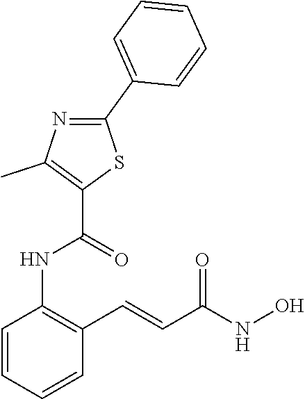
C1=CC=CC(C=CC(NO)=O)=C1NC(=O)C1=C(C)N=C(C2=CC=CC=C2)S1
